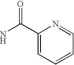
C1(C(N)=O)=CC=CC=N1
